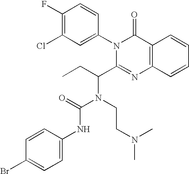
C1(F)=C(Cl)C=C(N2C(C(CC)N(CCN(C)C)C(=O)NC3=CC=C(Br)C=C3)=NC3=C(C2=O)C=CC=C3)C=C1
